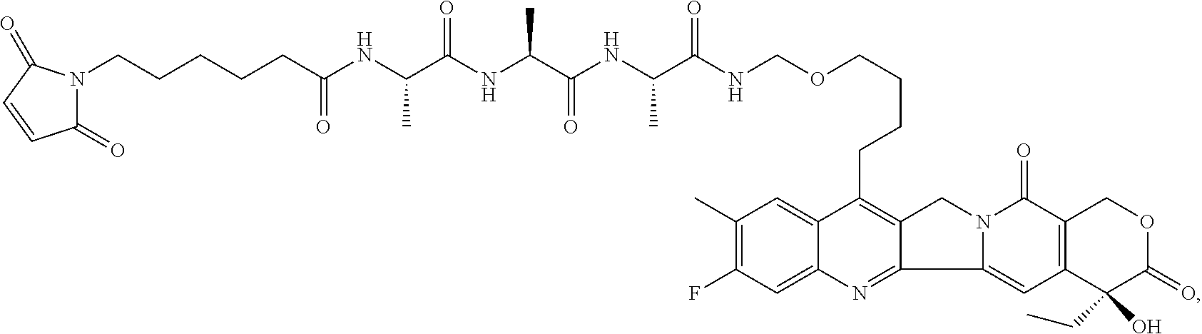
C12=CC(C)=C(F)C=C1N=C1C(=C2CCCCOCNC(C(NC(C(NC(C(NC(CCCCCN2C(=O)C=CC2=O)=O)C)=O)C)=O)C)=O)CN2C1=CC1=C(C2=O)COC(=O)C1(O)CC
